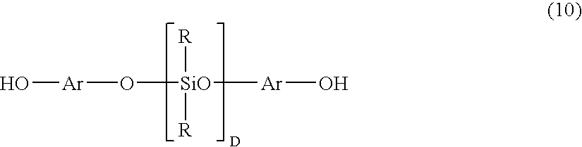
O[Ar]O[SiO]([R])([R])[Ar]O
